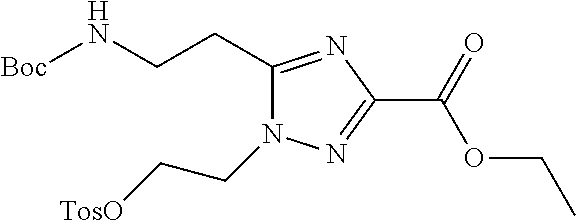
[Boc]NCCC1=NC(C(=O)OCC)=NN1CC[TosO]
